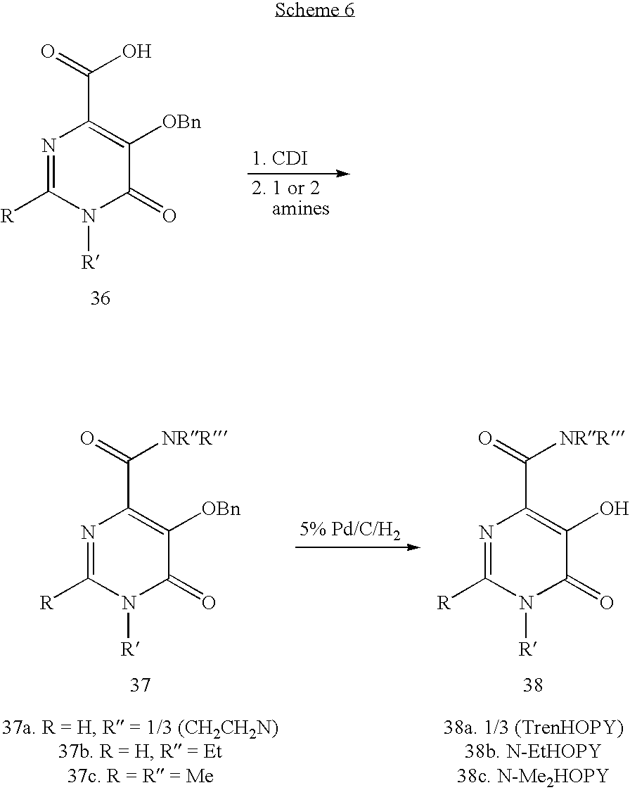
N1=C([R])N([R])C(=O)C([OBn])=C1C(=O)O.N1=C([R])N([R])C(=O)C(O)=C1C(=O)[NRR].N1=C([R])N([R])C(=O)C([OBn])=C1C(=O)[NRR]
